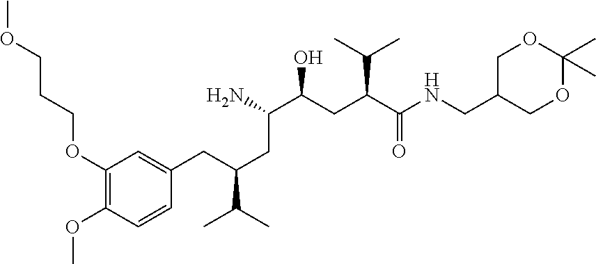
C1(OCCCOC)=C(OC)C=CC(CC(C(C)C)CC(C(CC(C(NCC2COC(C)(C)OC2)=O)C(C)C)O)N)=C1
